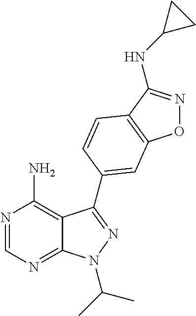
N1=CN=C2C(=C1N)C(C1=CC3=C(C(NC4CC4)=NO3)C=C1)=NN2C(C)C
